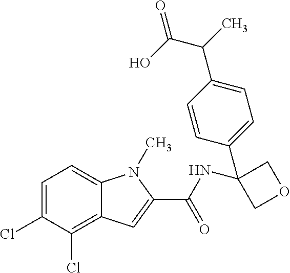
C1=C(Cl)C(Cl)=C2C(=C1)N(C)C(C(NC1(C3=CC=C(C(C(O)=O)C)C=C3)COC1)=O)=C2
